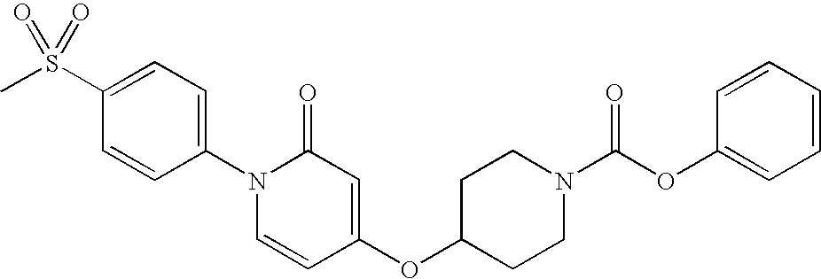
C1(S(C)(=O)=O)=CC=C(N2C=CC(OC3CCN(C(OC4=CC=CC=C4)=O)CC3)=CC2=O)C=C1
